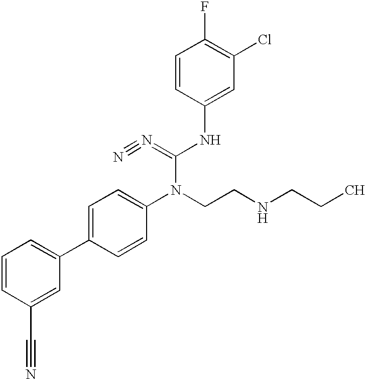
C1=CC(C#N)=CC(C2=CC=C(N(CCNCCC)C(=N#N)NC3=CC(Cl)=C(F)C=C3)C=C2)=C1
